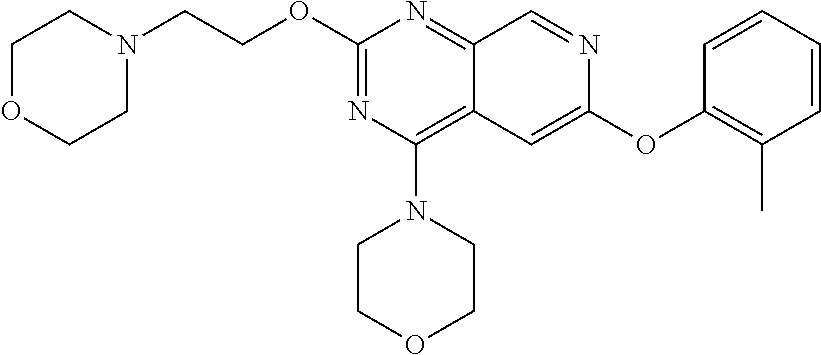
O(C1=NC(N2CCOCC2)=C2C(=N1)C=NC(OC1=C(C)C=CC=C1)=C2)CCN1CCOCC1
